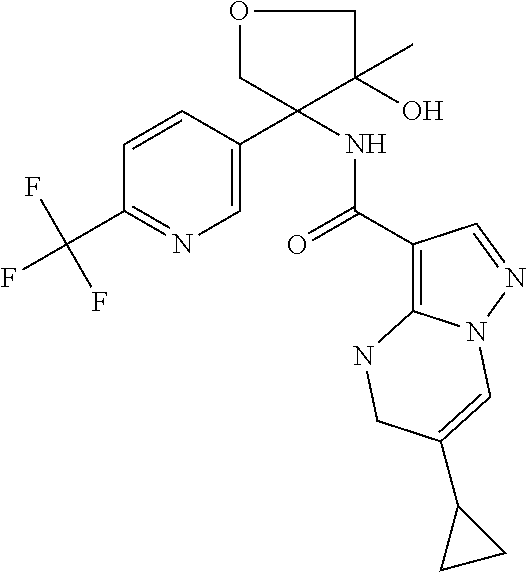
C1=CC(C2(NC(C3=C4N(N=C3)C=C(C3CC3)CN4)=O)C(O)(C)COC2)=CN=C1C(F)(F)F
